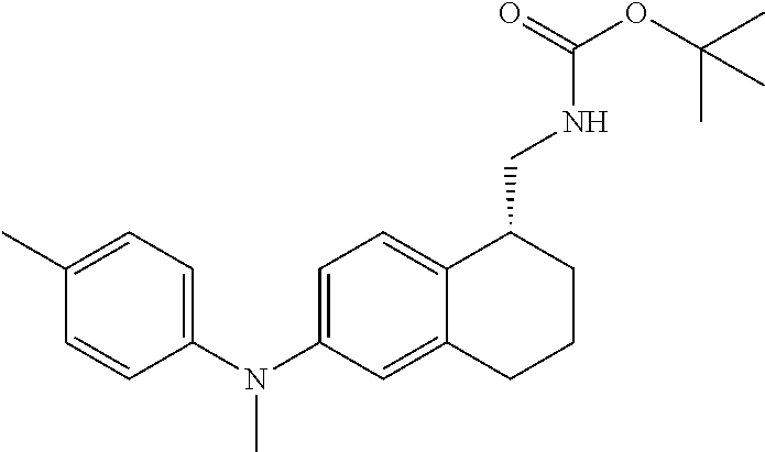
C1=CC(N(C2=CC=C3C(=C2)CCCC3CNC(OC(C)(C)C)=O)C)=CC=C1C
